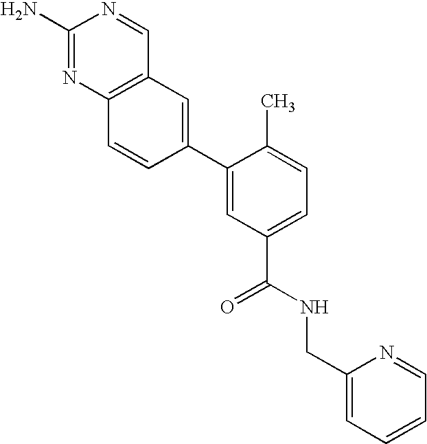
C12=C(N=C(N)N=C1)C=CC(C1=CC(C(NCC3=CC=CC=N3)=O)=CC=C1C)=C2
